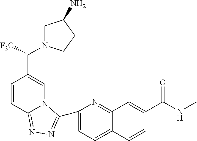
C1=CC2=NN=C(C3=CC=C4C(=N3)C=C(C(=O)NC)C=C4)N2C=C1C(N1CC(N)CC1)[F3C]
